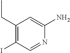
C1(CC)=C(I)C=NC(N)=C1
